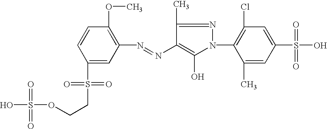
C1(S(CCOS(O)(=O)=O)(=O)=O)=CC(N=NC2=C(O)N(C3=C(Cl)C=C(S(O)(=O)=O)C=C3C)N=C2C)=C(OC)C=C1
